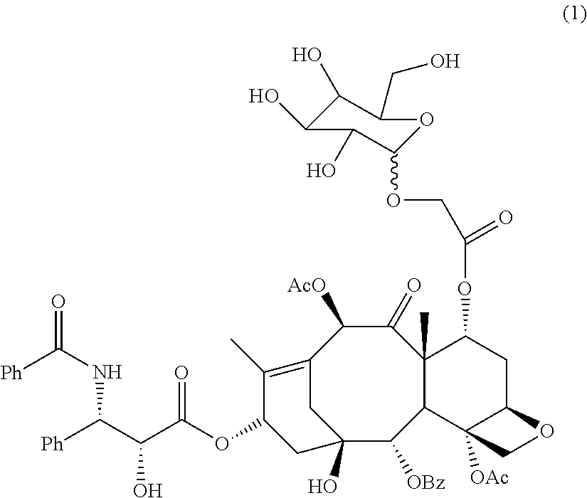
C12=C(C)C(OC(C(C([Ph])NC(=O)[Ph])O)=O)CC(O)(C1)C([OBz])C1C(C)(C(=O)C2[AcO])C(OC(=O)COC2C(O)C(O)C(O)C(CO)O2)CC2C1([OAc])CO2
